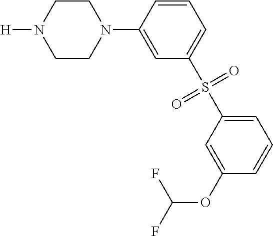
C1CN(C2=CC(S(C3=CC=CC(OC(F)F)=C3)(=O)=O)=CC=C2)CCN1[H]
